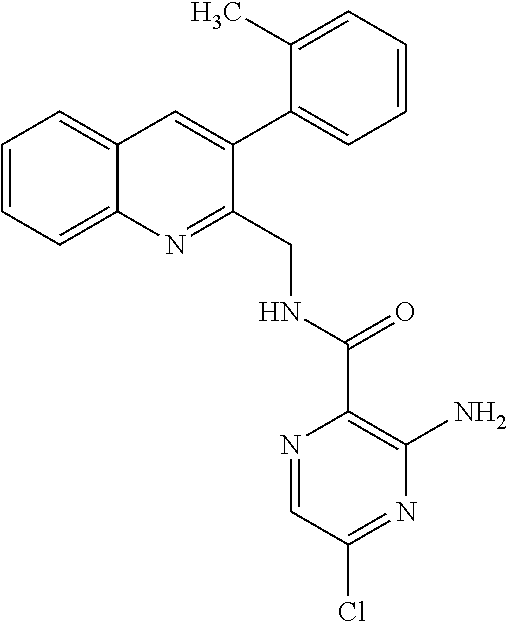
C1=CC=C2C(=C1)C=C(C1=CC=CC=C1C)C(CNC(C1=C(N)N=C(Cl)C=N1)=O)=N2
